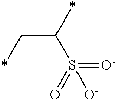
C(C(*)S(=O)(=[O-])[O-])*
